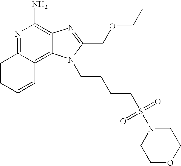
C1=CC=CC2=C3C(=C(N)N=C12)N=C(COCC)N3CCCCS(=O)(=O)N1CCOCC1
